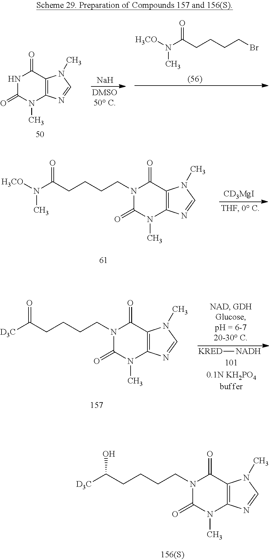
[Na].C12=C(C(=O)NC(=O)N1C)N(C)C=N2.[H3CO]N(C(CCCCBr)=O)C.C12=C(C(=O)N(CCCCC(N([H3CO])C)=O)C(=O)N1C)N(C)C=N2.[CD3MgI].C12=C(C(=O)N(CCCCC([D3C])=O)C(=O)N1C)N(C)C=N2.[KRED][NADH].C12=C(C(=O)N(CCCCC([D3C])O)C(=O)N1C)N(C)C=N2
